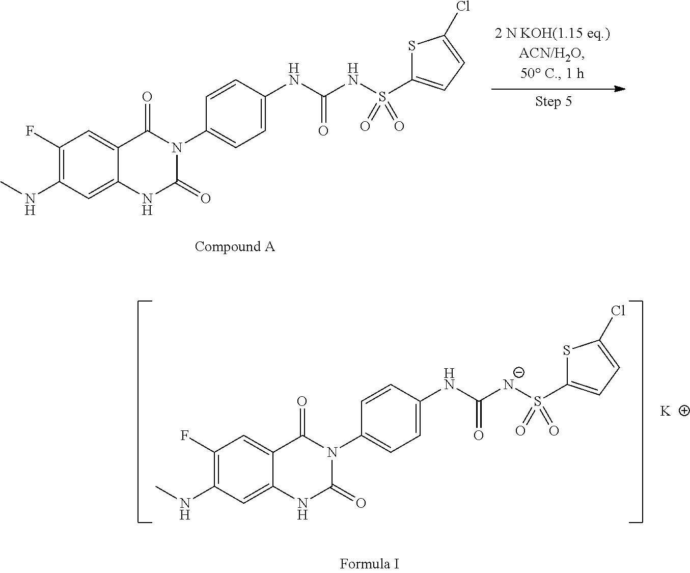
C1(F)=C(NC)C=C2C(=C1)C(=O)N(C1=CC=C(NC(NS(C3=CC=C(Cl)S3)(=O)=O)=O)C=C1)C(=O)N2.C1(F)=C(NC)C=C2C(=C1)C(=O)N(C1=CC=C(NC([N-]S(C3=CC=C(Cl)S3)(=O)=O)=O)C=C1)C(=O)N2.[K]
